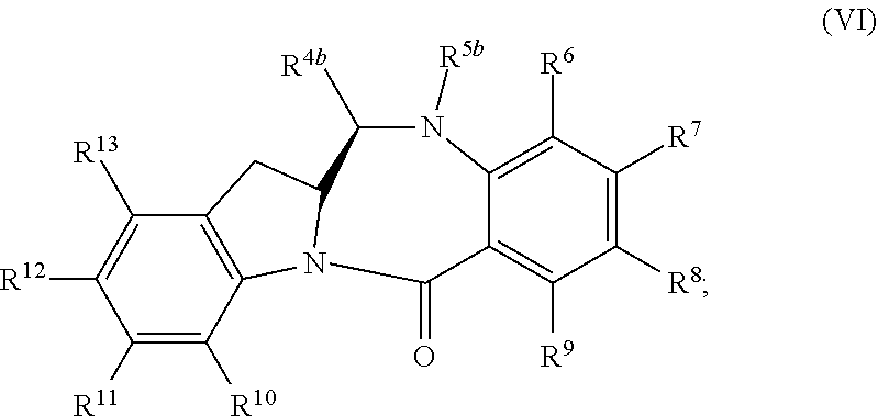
C1([R7])=C([R8])C([R9])=C2C(=C1[R6])N([R5b])C([R4b])C1CC3=C(C([R10])=C([R11])C([R12])=C3[R13])N1C2=O
